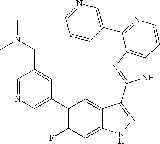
C1=C(C2=C(F)C=C3C(=C2)C(C2=NC4=C(N2)C=CN=C4C2=CN=CC=C2)=NN3)C=C(CN(C)C)C=N1
